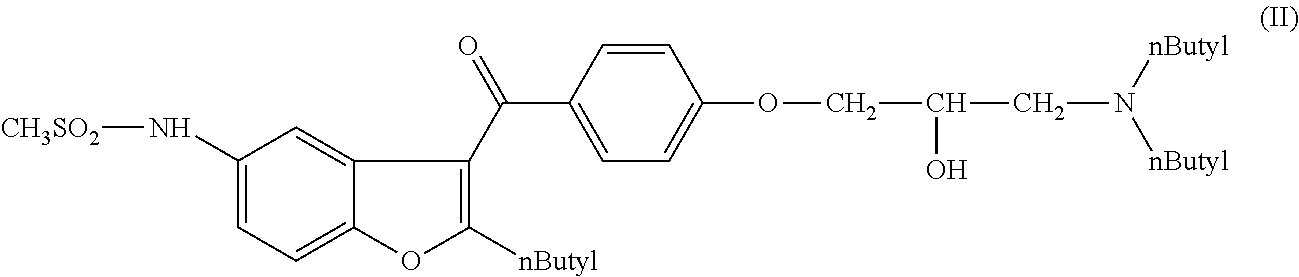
C1(N[CH3SO2])=CC=C2C(=C1)C(C(=O)C1=CC=C(OCC(CN([nButyl])[nButyl])O)C=C1)=C([nButyl])O2
